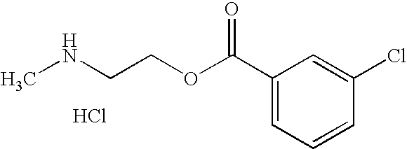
O=C(C1=CC=CC(Cl)=C1)OCCNC.Cl
